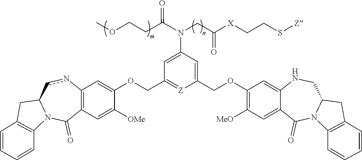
O(CCC(N(CC([X]CCS[Z])=O)C1=CC(COC2=CC3=C(C=C2[OMe])C(=O)N2C(cn3)CC3=C2C=CC=C3)=[Z]C(COC2=C([MeO])C=C3C(=C2)NCC2N(C3=O)C3=C(C2)C=CC=C3)=C1)=O)C
